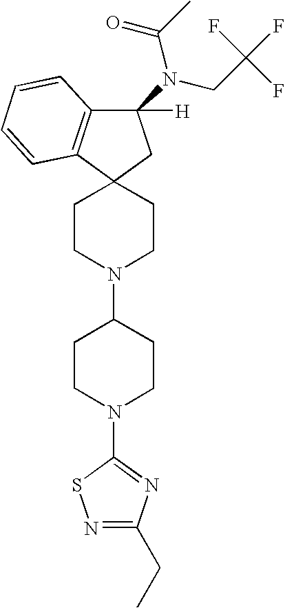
C12(CCN(C3CCN(C4=NC(CC)=NS4)CC3)CC1)CC(N(C(=O)C)CC(F)(F)F)([H])C1=C2C=CC=C1
